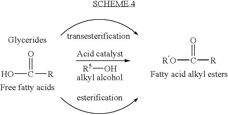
OC([R])=O.[R5]O.[RO]C([R])=O
